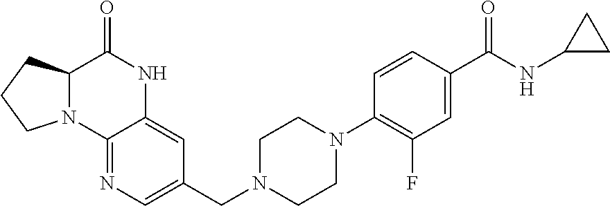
N12C(C(=O)NC3=CC(CN4CCN(C5=C(F)C=C(C(NC6CC6)=O)C=C5)CC4)=CN=C13)CCC2
